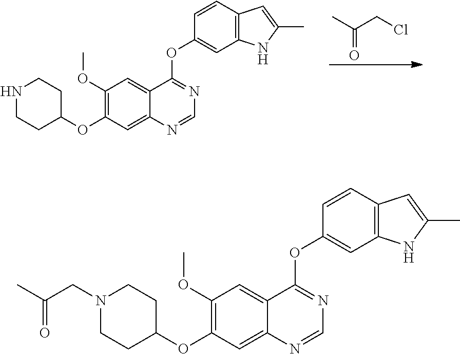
C1(OC)=C(OC2CCNCC2)C=C2C(=C1)C(OC1=CC3=C(C=C1)C=C(C)N3)=NC=N2.O=C(C)CCl.C1(OC)=C(OC2CCN(CC(C)=O)CC2)C=C2C(=C1)C(OC1=CC3=C(C=C1)C=C(C)N3)=NC=N2
